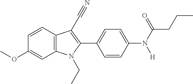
C1=CC2=C(C=C1OC)N(CC)C(C1=CC=C(N([H])C(CCC)=O)C=C1)=C2C#N
